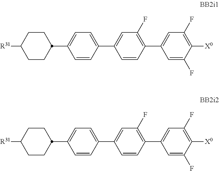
C1([R31])CCC(C2=CC=C(C3=CC(F)=C(C4=CC(F)=C([X0])C(F)=C4)C=C3)C=C2)CC1.C1([R31])CCC(C2=CC=C(C3=CC(F)=C(C4=CC(F)=C([X0])C(F)=C4)C=C3)C=C2)CC1
